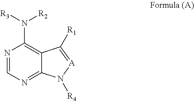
N1=CN=C2C(=C1N([R3])[R2])C([R1])=[A]N2[R4]
